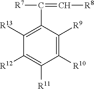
C1([R10])=C([R9])C(C(=C[R8])[R7])=C([R13])C([R12])=C1[R11]
